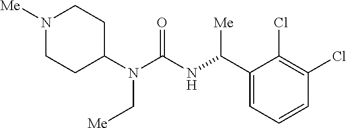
N1([Me])CCC(N(C(=O)NC(C2=CC=CC(Cl)=C2Cl)[Me])C[Me])CC1
